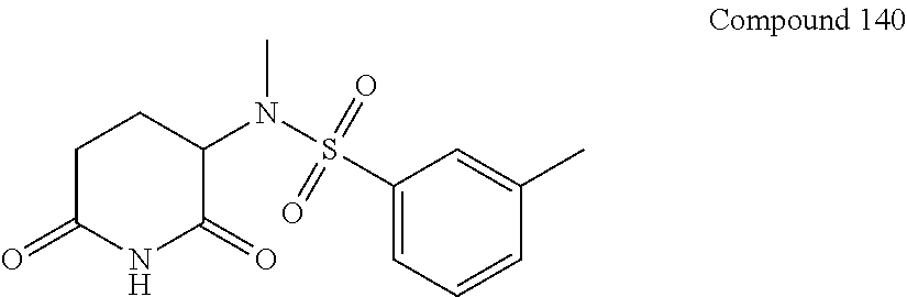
C1C(=O)NC(=O)C(N(S(C2=CC=CC(C)=C2)(=O)=O)C)C1
